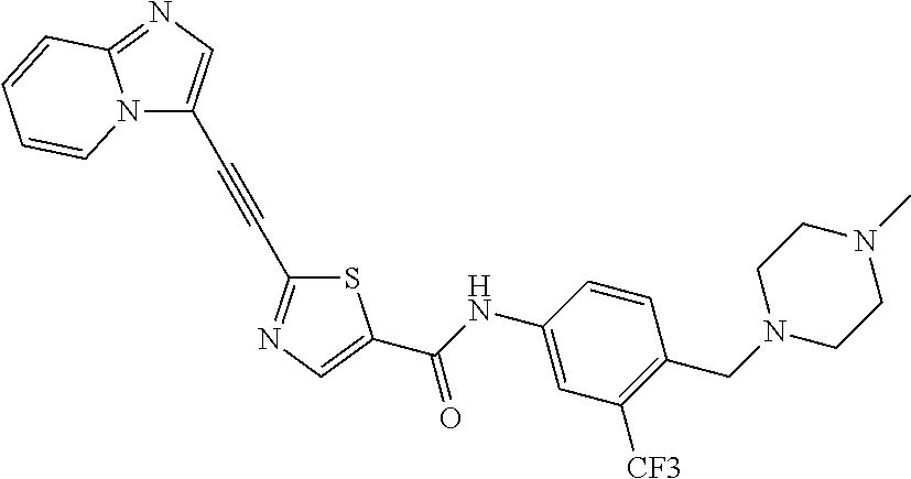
N12C(C#CC3=NC=C(C(NC4=CC([CF3])=C(CN5CCN(C)CC5)C=C4)=O)S3)=CN=C1C=CC=C2
